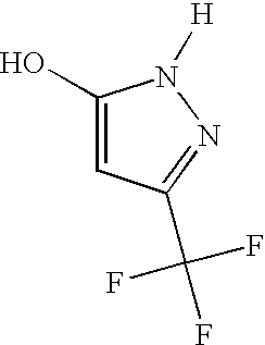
C1(O)=CC(C(F)(F)F)=NN1[H]
